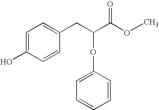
C1=C(O)C=CC(CC(C(OC)=O)OC2=CC=CC=C2)=C1
